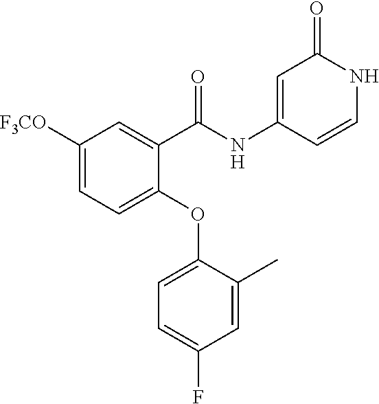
C1([F3CO])=CC=C(OC2=CC=C(F)C=C2C)C(C(NC2=CC(=O)NC=C2)=O)=C1
